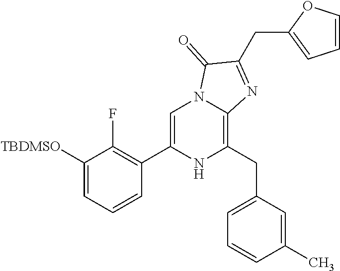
C1([TBDMSO])=CC=CC(C2=CN3C(=C(CC4=CC=CC(C)=C4)N2)N=C(CC2=CC=CO2)C3=O)=C1F
